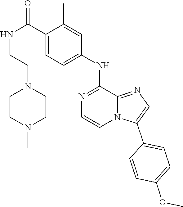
N(CCN1CCN(C)CC1)C(C1=CC=C(NC2=NC=CN3C2=NC=C3C2=CC=C(OC)C=C2)C=C1C)=O
